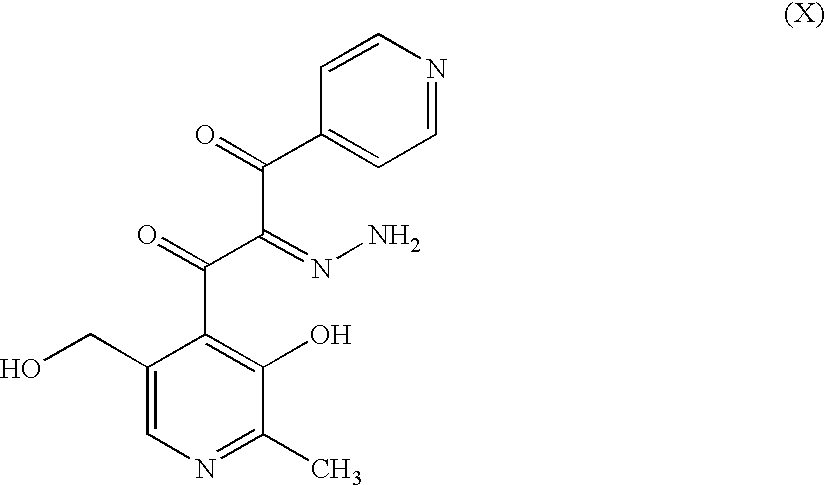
C1(CO)=CN=C(C)C(O)=C1C(C(=NN)C(C1=CC=NC=C1)=O)=O
